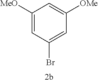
C1([MeO])=CC(Br)=CC([OMe])=C1
